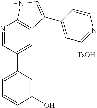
N1=CC(C2=CC=CC(O)=C2)=CC2=C1NC=C2C1=CC=NC=C1.[TsOH]
